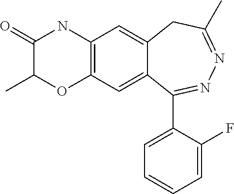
C12=C(C=C3C(=C1)CC(C)=NN=C3C1=CC=CC=C1F)OC(C)C(=O)N2
